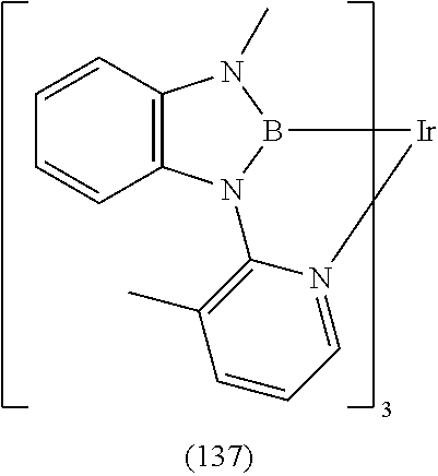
C12=C(N3B(N1C)[Ir]N1=CC=CC(C)=C31)C=CC=C2
